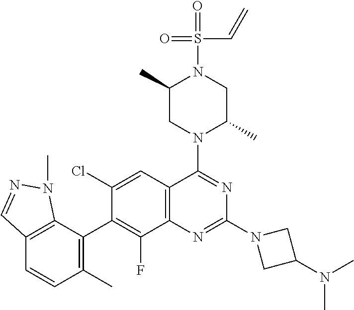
C12=C(C=C(Cl)C(C3=C(C)C=CC4=C3N(C)N=C4)=C1F)C(N1C(C)CN(S(=O)(=O)C=C)C(C)C1)=NC(N1CC(N(C)C)C1)=N2
